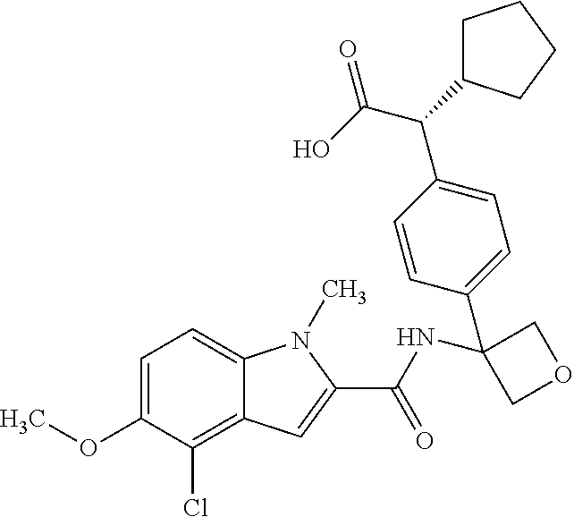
C1=C(OC)C(Cl)=C2C(=C1)N(C)C(C(NC1(C3=CC=C(C(C(O)=O)C4CCCC4)C=C3)COC1)=O)=C2
